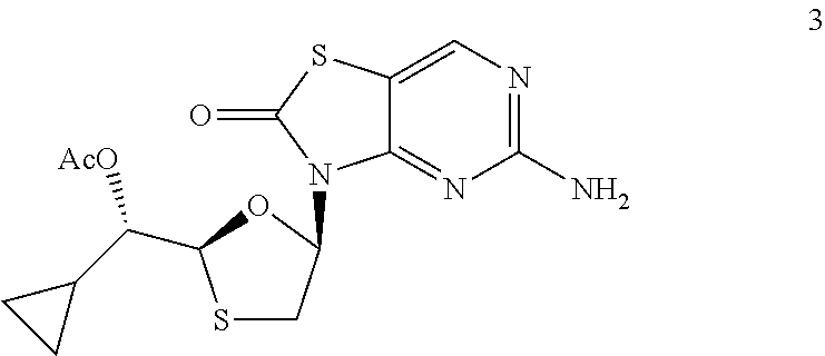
S1CC(N2C3=NC(N)=NC=C3SC2=O)OC1C(C1CC1)[AcO]
